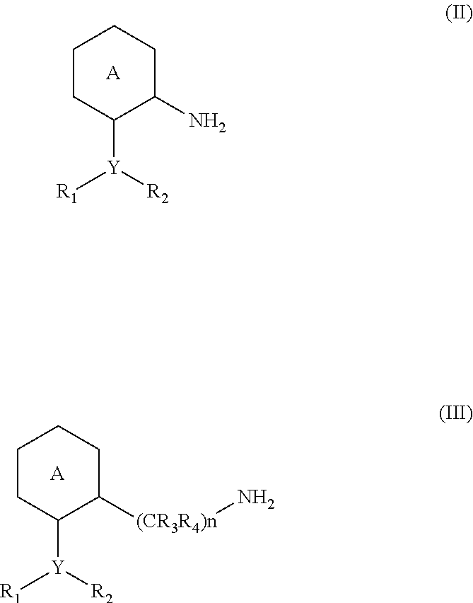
C1CC([Y]([R2])[R1])C([(CR3R4)n]N)CC1.[A].C1CC([Y]([R2])[R1])C(N)CC1.[A]
